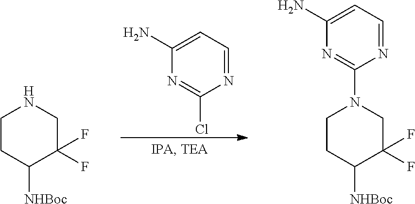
N1=CC=C(N)N=C1Cl.C1CC([NHBoc])C(F)(F)CN1.C1CC([NHBoc])C(F)(F)CN1C1=NC(N)=CC=N1
